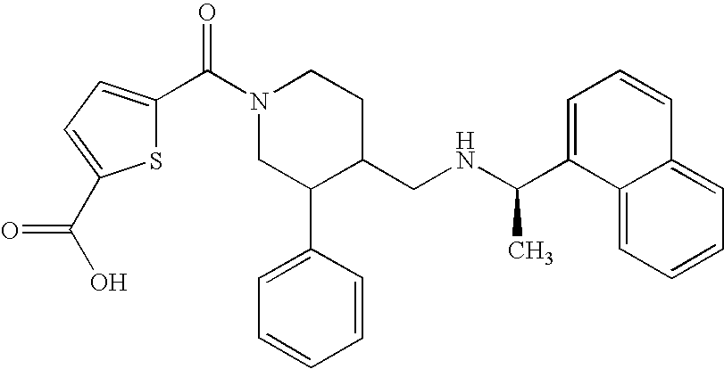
S1C(C(N2CC(C3=CC=CC=C3)C(CNC(C3=CC=CC4=CC=CC=C34)C)CC2)=O)=CC=C1C(O)=O
